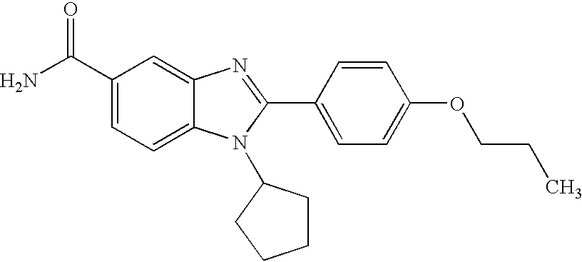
C1(C(N)=O)=CC=C2C(=C1)N=C(C1=CC=C(OCCC)C=C1)N2C1CCCC1
